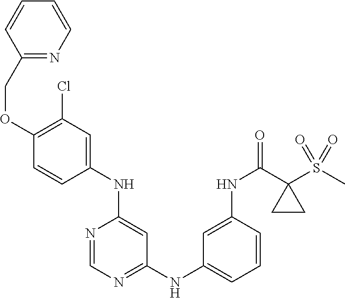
C1(OCC2=NC=CC=C2)=C(Cl)C=C(NC2=CC(NC3=CC=CC(NC(C4(S(C)(=O)=O)CC4)=O)=C3)=NC=N2)C=C1
